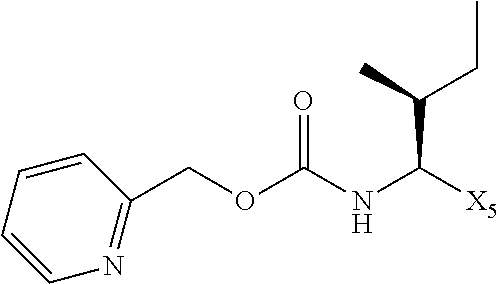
C1=CC=CC(COC(=O)NC(C(CC)C)[X5])=N1
